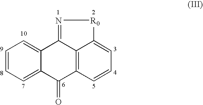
C1=CC=C2C(=C1)C1=N[R0]C3=CC=CC(=C13)C2=O
